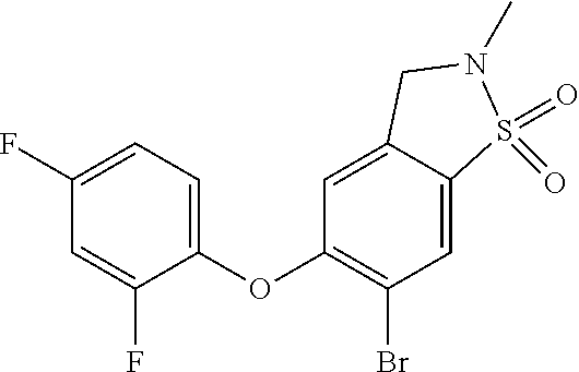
C1(OC2=CC=C(F)C=C2F)=C(Br)C=C2C(=C1)CN(C)S2(=O)=O
